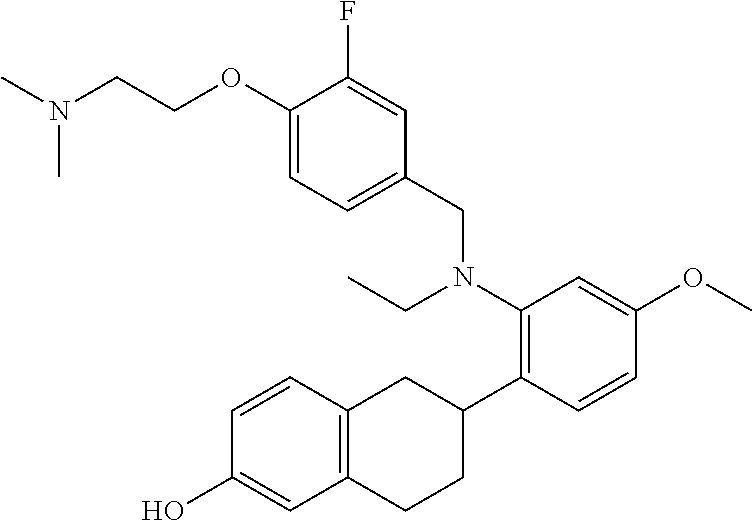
C1(OCCN(C)C)=CC=C(CN(CC)C2=C(C3CC4=C(CC3)C=C(O)C=C4)C=CC(OC)=C2)C=C1F
